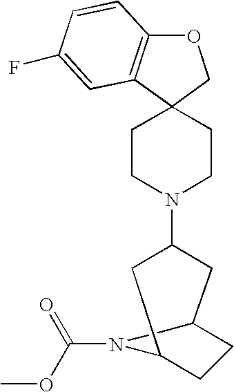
O1C2=C(C3(C1)CCN(C1CC4CCC(C1)N4C(=O)OC)CC3)C=C(F)C=C2
